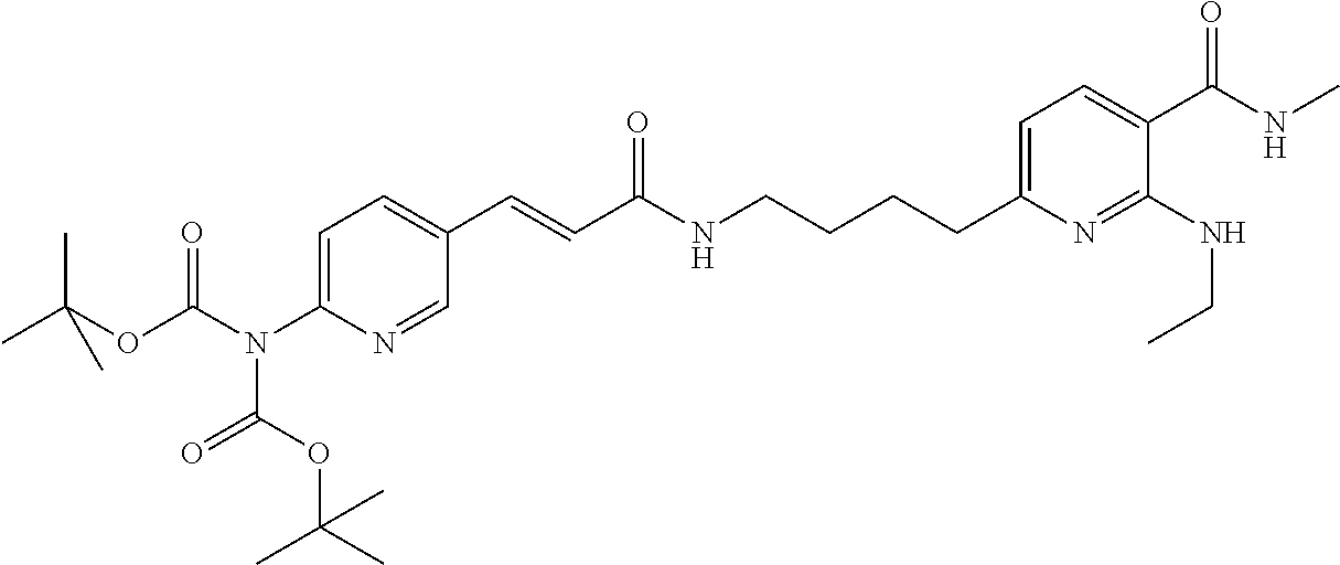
C1=C(N(C(OC(C)(C)C)=O)C(OC(C)(C)C)=O)N=CC(C=CC(NCCCCC2=CC=C(C(NC)=O)C(NCC)=N2)=O)=C1
